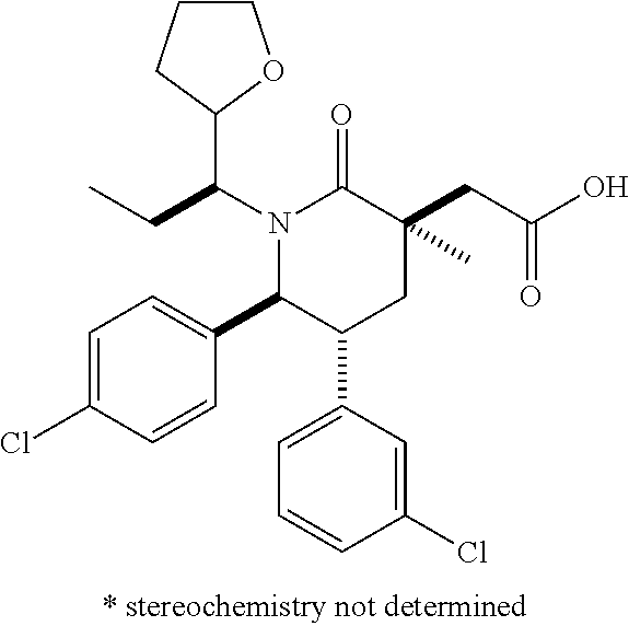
N1(C(C2OCCC2)CC)C(C2=CC=C(Cl)C=C2)C(C2=CC=CC(Cl)=C2)CC(C)(CC(O)=O)C1=O
